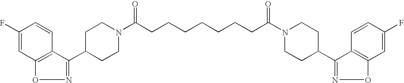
C1(F)=CC2=C(C=C1)C(C1CCN(C(CCCCCCCC(N3CCC(C4=NOC5=C4C=CC(F)=C5)CC3)=O)=O)CC1)=NO2
